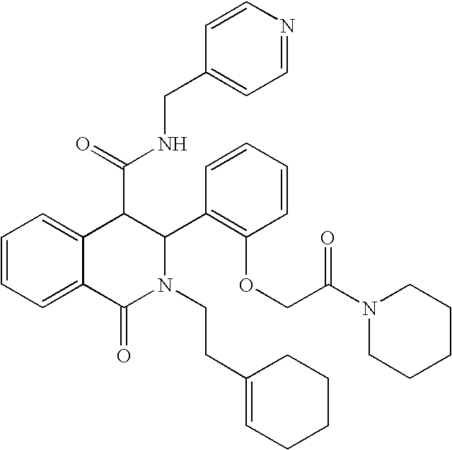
C1=CC=C2C(=C1)C(C(NCC1=CC=NC=C1)=O)C(C1=C(OCC(N3CCCCC3)=O)C=CC=C1)N(CCC1=CCCCC1)C2=O
